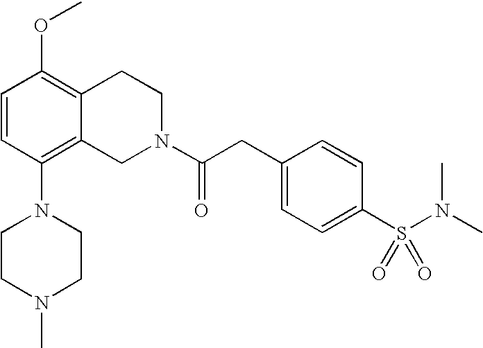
O(C1=C2C(=C(N3CCN(C)CC3)C=C1)CN(C(CC1=CC=C(S(N(C)C)(=O)=O)C=C1)=O)CC2)C
